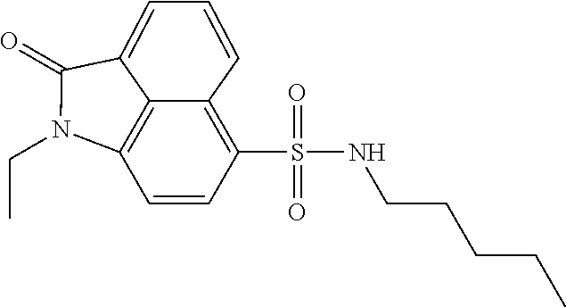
C1=CC(S(NCCCCC)(=O)=O)=C2C=CC=C3C(=O)N(CC)C1=C23
